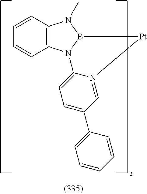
C12=C(N3B(N1C)[Pt]N1=CC(C4=CC=CC=C4)=CC=C31)C=CC=C2
